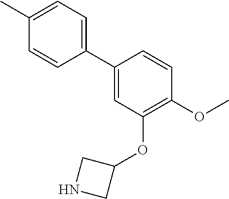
C1(C2=CC=C(C)C=C2)=CC(OC2CNC2)=C(OC)C=C1
